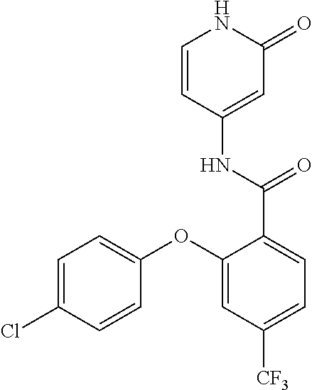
C1=CC(NC(=O)C2=CC=C([CF3])C=C2OC2=CC=C(Cl)C=C2)=CC(=O)N1
